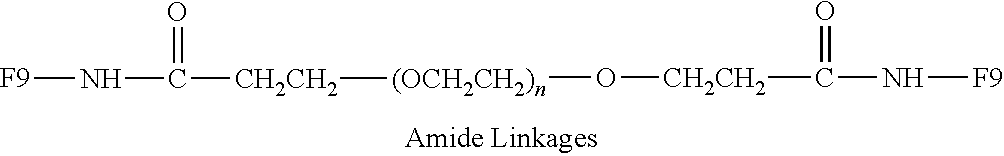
C(N[F9])(=O)[CH2CH2]O[(OCH2CH2)n][CH2CH2]C(N[F9])=O
